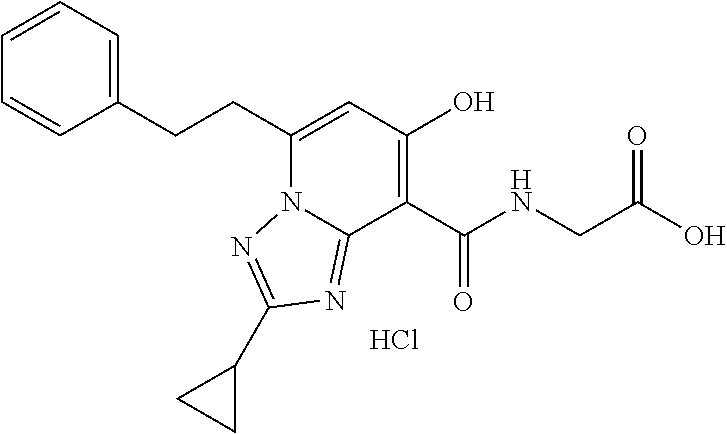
C1(CCC2=CC(O)=C(C(NCC(O)=O)=O)C3=NC(C4CC4)=NN23)=CC=CC=C1.Cl
